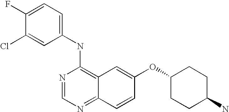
C1=C(Cl)C(F)=CC=C1NC1=C2C(=NC=N1)C=CC(OC1CCC(N)CC1)=C2
